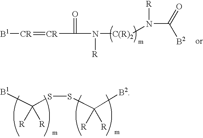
S(C([B2])([R])[R])SC([B1])([R])[R].N(C(=O)[B2])([R])[C(R)2]N(C(=O)[CR]=[CR][B1])[R]
